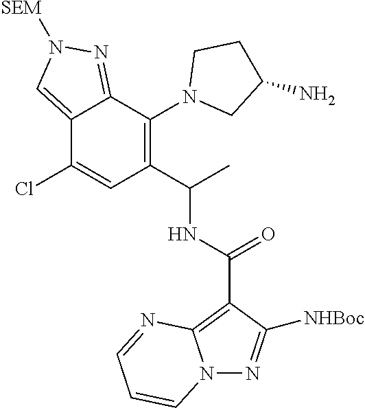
C12=CN([SEM])N=C1C(N1CC(N)CC1)=C(C(C)NC(=O)C1=C3N(N=C1[NHBoc])C=CC=N3)C=C2Cl
